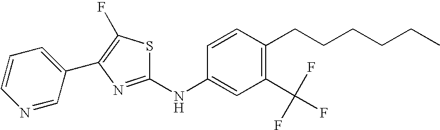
C1=CC=C(C2=C(F)SC(NC3=CC(C(F)(F)F)=C(CCCCCC)C=C3)=N2)C=N1
